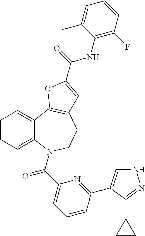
C1=CC=C2C(=C1)C1=C(CCN2C(C2=CC=CC(C3=CNN=C3C3CC3)=N2)=O)C=C(C(NC2=C(F)C=CC=C2C)=O)O1
